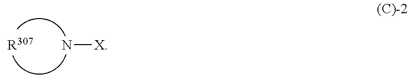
[X]N.[R307]
